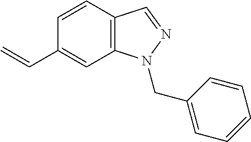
C1(C=C)=CC2=C(C=C1)C=NN2CC1=CC=CC=C1
